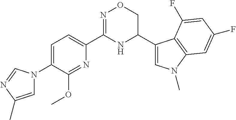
C1=C(N2C=C(C)N=C2)C(OC)=NC(C2=NOCC(C3=CN(C)C4=C3C(F)=CC(F)=C4)N2)=C1
